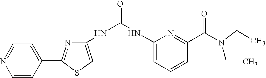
C1=CC(C2=NC(NC(=O)NC3=CC=CC(C(N(CC)CC)=O)=N3)=CS2)=CC=N1
